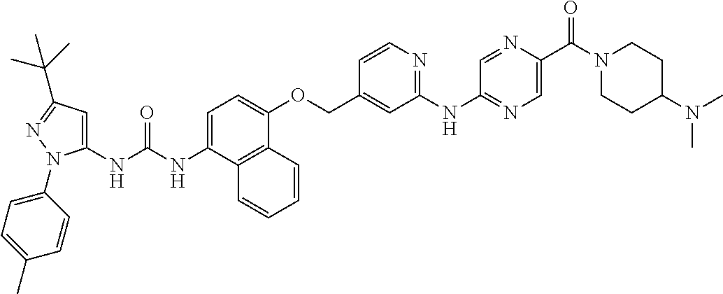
C1=C(NC(NC2=CC(C(C)(C)C)=NN2C2=CC=C(C)C=C2)=O)C2=C(C(OCC3=CC(NC4=NC=C(C(N5CCC(N(C)C)CC5)=O)N=C4)=NC=C3)=C1)C=CC=C2
